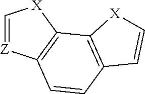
C1=[Z]C2=C([X]1)C1=C(C=C2)C=C[X]1
